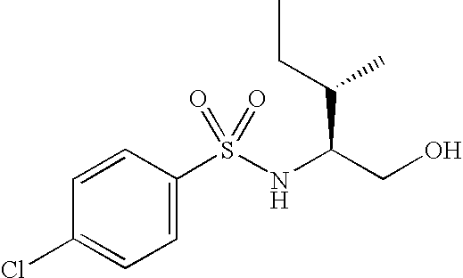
C1(Cl)=CC=C(S(NC(CO)C(CC)C)(=O)=O)C=C1
